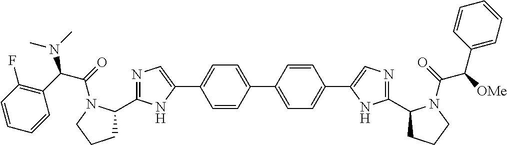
C1(C2=CC=C(C3=CN=C(C4CCCN4C(C(C4=CC=CC=C4)[OMe])=O)N3)C=C2)=CC=C(C2=CN=C(C3CCCN3C(C(C3=C(F)C=CC=C3)N(C)C)=O)N2)C=C1
